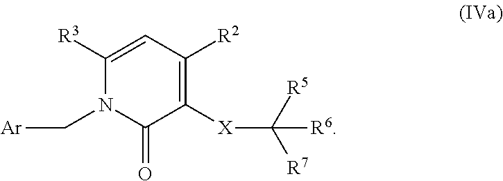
C1([R3])=CC([R2])=C([X]C([R7])([R5])[R6])C(=O)N1C[Ar]
